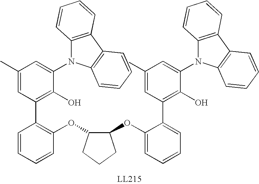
C1(N2C3=C(C4=C2C=CC=C4)C=CC=C3)=CC(C)=CC(C2=C(OC3C(OC4=CC=CC=C4C4=C(O)C(N5C6=C(C7=C5C=CC=C7)C=CC=C6)=CC(C)=C4)CCC3)C=CC=C2)=C1O
